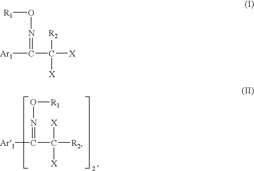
[R1]ON=C([Ar1])C([X])([X])[R2].[R1]ON=C([Ar1])C([R2])([X])[X]
